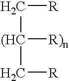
[(HC]([R)n])(C[R])C[R]
